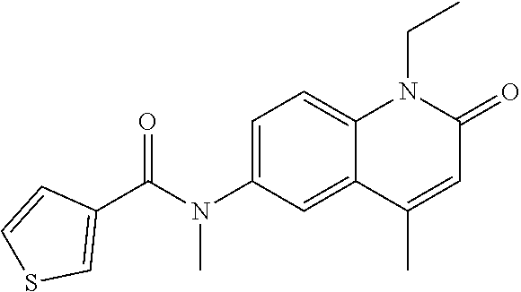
C1(C(N(C2=CC=C3C(=C2)C(C)=CC(=O)N3CC)C)=O)=CSC=C1
